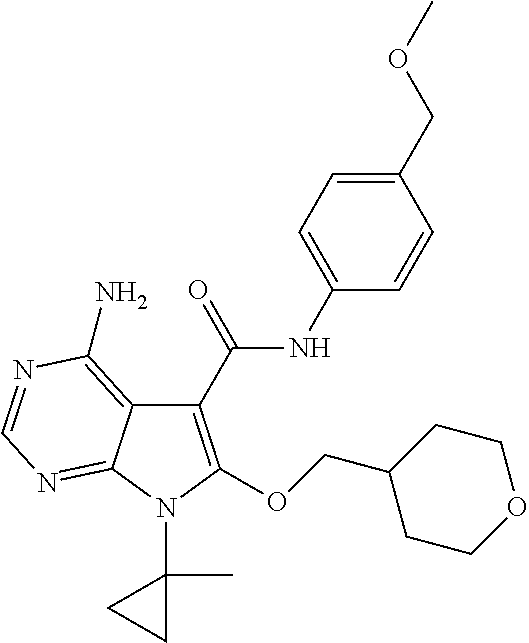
C1(C(=O)NC2=CC=C(COC)C=C2)=C(OCC2CCOCC2)N(C2(C)CC2)C2=NC=NC(N)=C12
